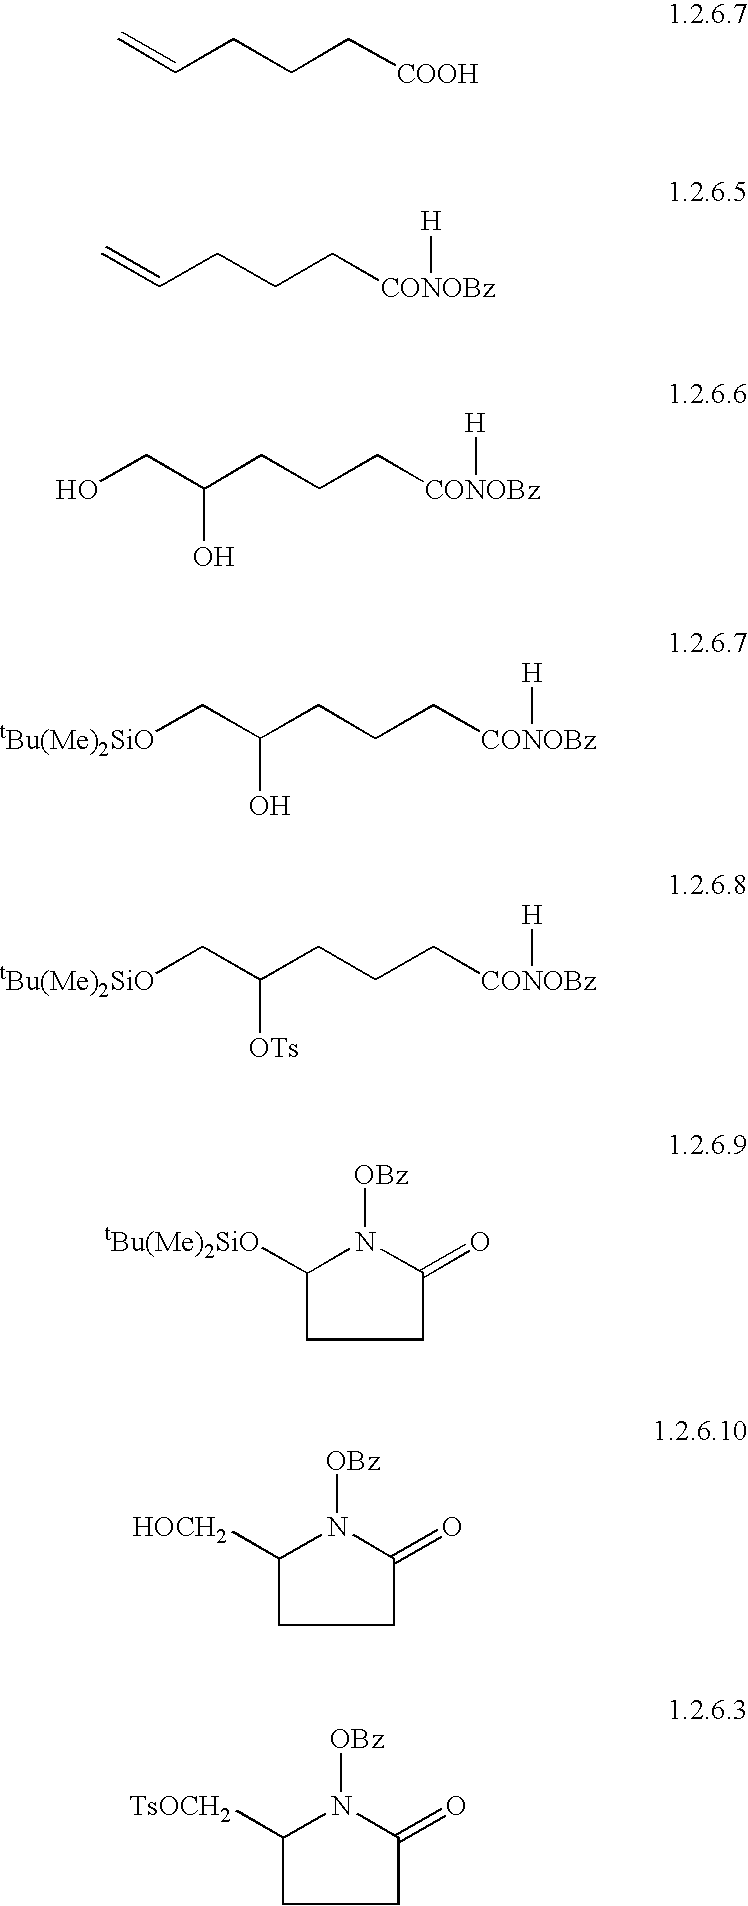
C=CCCC[COOH].C=CCCC[CONOBz][H].C(C(CCC[CONOBz][H])O)O.C(C(CCC[CONOBz][H])O)[tBu(Me)2SiO].C(C(CCC[CONOBz][H])[OTs])[tBu(Me)2SiO].C1([tBu(Me)2SiO])N([OBz])C(=O)CC1.C1([HOCH2])N([OBz])C(=O)CC1.C1([TsOCH2])N([OBz])C(=O)CC1
